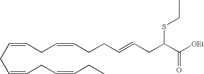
C(=CCC=CCCC=CCC(C([OEt])=O)SCC)CC=CCC=CCC
